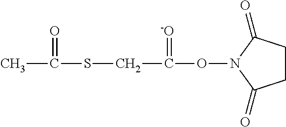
CC(=O)SCC(=[-O])ON1C(=O)CCC1=O
